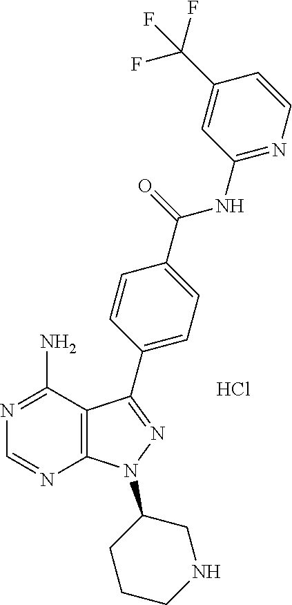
C12=C(C(N)=NC=N1)C(C1=CC=C(C(=O)NC3=NC=CC(C(F)(F)F)=C3)C=C1)=NN2C1CCCNC1.Cl
